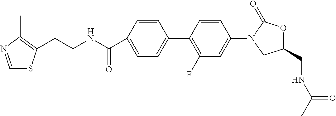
C1=C(C(NCCC2=C(C)N=CS2)=O)C=CC(C2=C(F)C=C(N3C(=O)OC(CNC(C)=O)C3)C=C2)=C1
